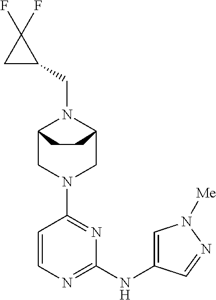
C12CN(C3=NC(NC4=CN([Me])N=C4)=NC=C3)CC(N1CC1CC1(F)F)CC2
